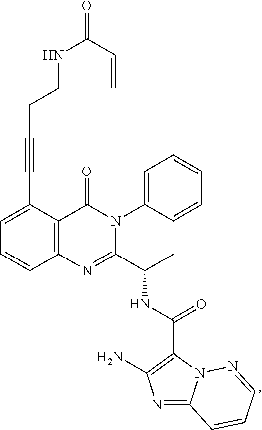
C1=C(C#CCCNC(=O)C=C)C2=C(C=C1)N=C(C(C)NC(C1=C(N)N=C3N1N=CC=C3)=O)N(C1=CC=CC=C1)C2=O
